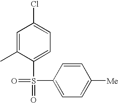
C1=C(C)C(S(=O)(C2=CC=C([Me])C=C2)=O)=CC=C1Cl
